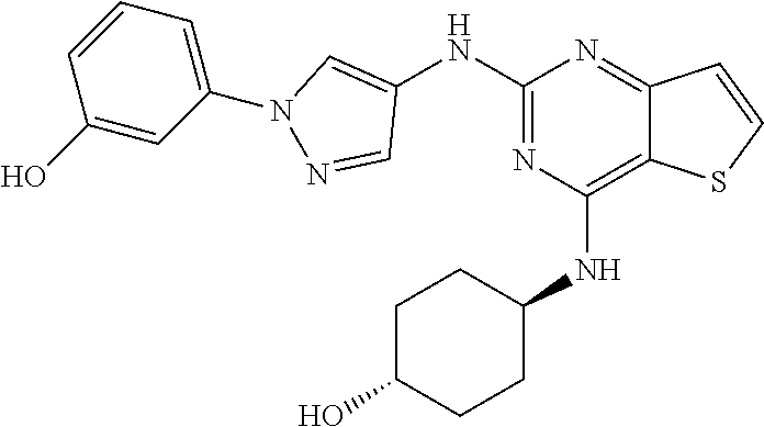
C1(NC2=CN(C3=CC=CC(O)=C3)N=C2)=NC(NC2CCC(O)CC2)=C2C(=N1)C=CS2
